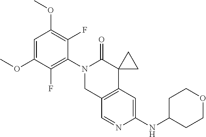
C1=C(OC)C(F)=C(N2CC3=C(C4(C2=O)CC4)C=C(NC2CCOCC2)N=C3)C(F)=C1OC
